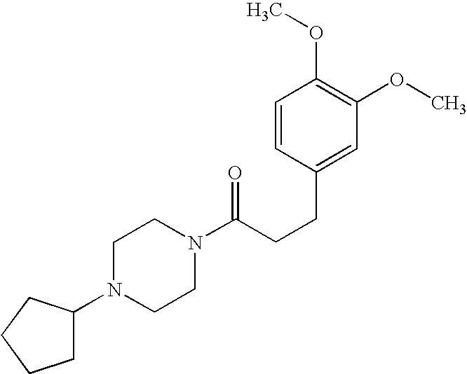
C(CCC1=CC(OC)=C(OC)C=C1)(=O)N1CCN(C2CCCC2)CC1
